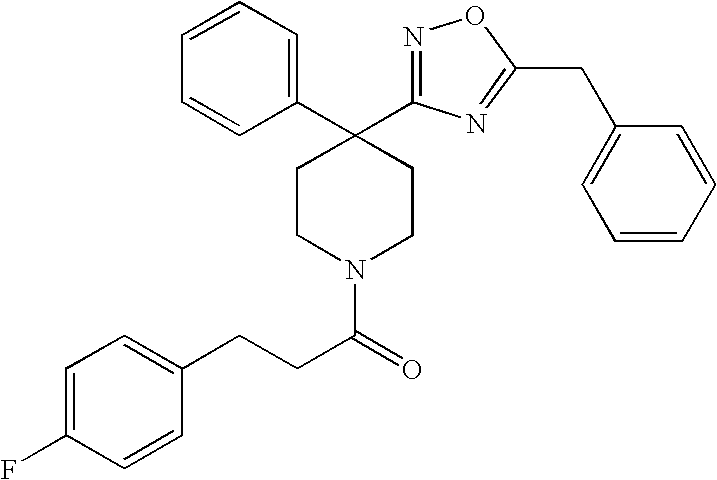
C(CC(N1CCC(C2=CC=CC=C2)(C2=NOC(CC3=CC=CC=C3)=N2)CC1)=O)C1=CC=C(F)C=C1
